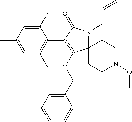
C12(CCN(OC)CC1)N(CC=C)C(=O)C(C1=C(C)C=C(C)C=C1C)=C2OCC1=CC=CC=C1
